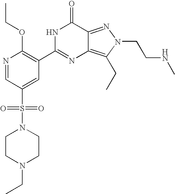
C1CN(CC)CCN1S(C1=CC(C2=NC3=C(CC)N(CCNC)N=C3C(=O)N2)=C(OCC)N=C1)(=O)=O
